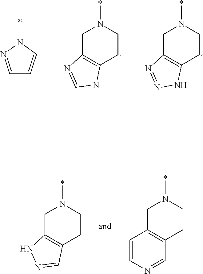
C1C2=C(CCN1*)NC=N2.C1C2=C(CCN1*)NN=N2.C1=NN(*)C=C1.C1C2=C(CCN1*)C=NC=C2.C1C2=C(CCN1*)C=NN2
